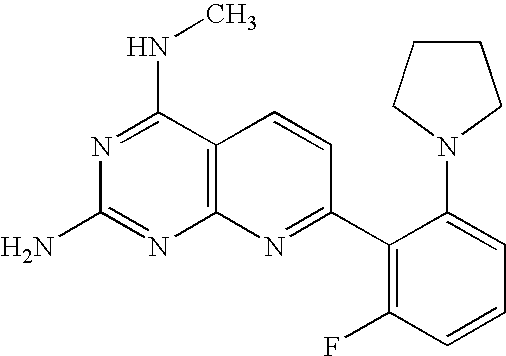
N1=C(NC)C2=C(N=C1N)N=C(C1=C(F)C=CC=C1N1CCCC1)C=C2
